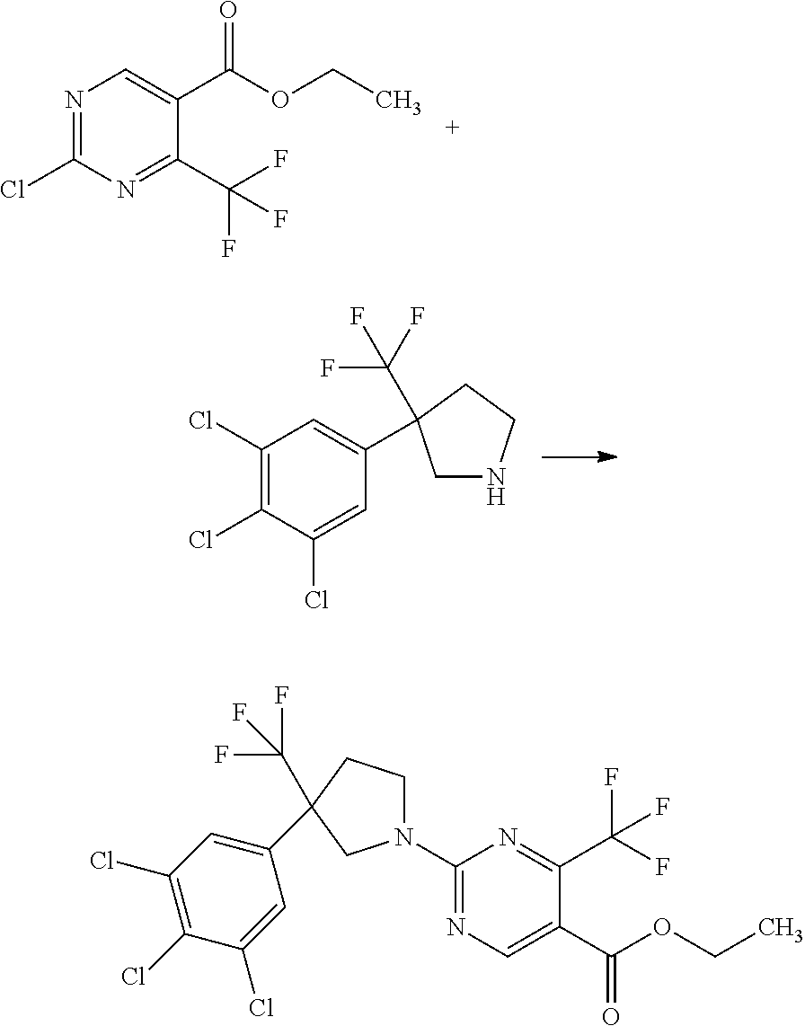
N1=C(Cl)N=C(C(F)(F)F)C(C(OCC)=O)=C1.C1(Cl)=C(Cl)C(Cl)=CC(C2(C(F)(F)F)CNCC2)=C1.N1(C2=NC=C(C(OCC)=O)C(C(F)(F)F)=N2)CCC(C2=CC(Cl)=C(Cl)C(Cl)=C2)(C(F)(F)F)C1
